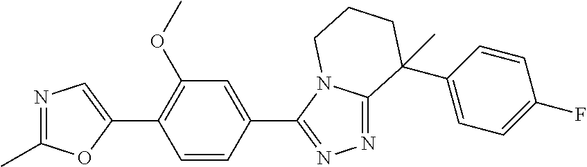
N1=C(C)OC(C2=C(OC)C=C(C3=NN=C4N3CCCC4(C3=CC=C(F)C=C3)C)C=C2)=C1
